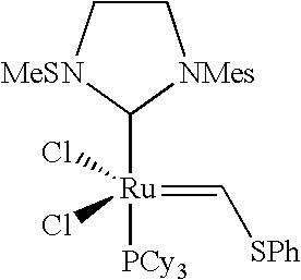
[Ru](=C[SPh])([PCy3])(Cl)(Cl)C1[MeSN]CC[NMes]1
